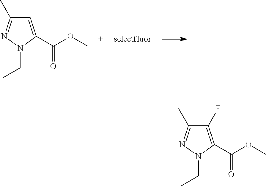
C1=C(C(=O)OC)N(CC)N=C1C.C1(F)=C(C(=O)OC)N(CC)N=C1C
